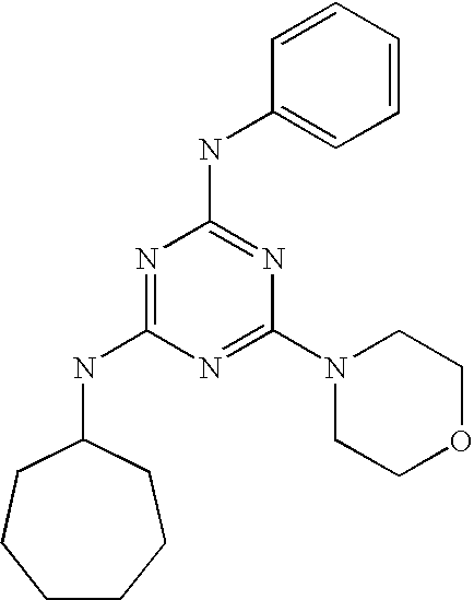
N1=C(NC2CCCCCC2)N=C(N2CCOCC2)N=C1NC1=CC=CC=C1
